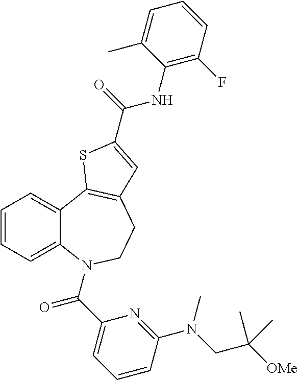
C1=CC=C2C(=C1)C1=C(CCN2C(C2=CC=CC(N(CC([OMe])(C)C)C)=N2)=O)C=C(C(=O)NC2=C(F)C=CC=C2C)S1
